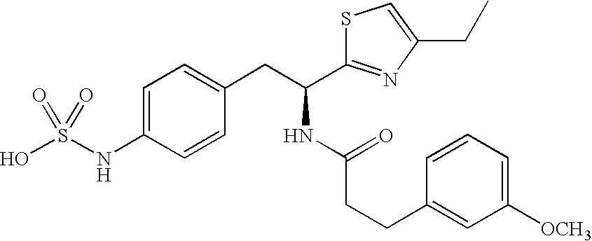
OS(NC1=CC=C(CC(NC(CCC2=CC([OCH3])=CC=C2)=O)C2=NC(CC)=CS2)C=C1)(=O)=O
